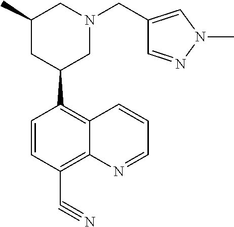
C1(C2CN(CC3=CN(C)N=C3)CC(C)C2)=C2C(=C(C#N)C=C1)N=CC=C2
